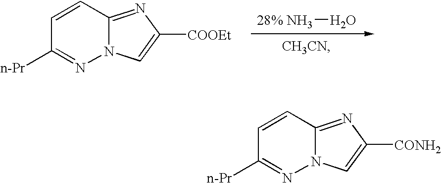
[28% NH3]O.C1=CC2=NC([COOEt])=CN2N=C1[n-Pr].C1=CC2=NC([CONH2])=CN2N=C1[n-Pr]
